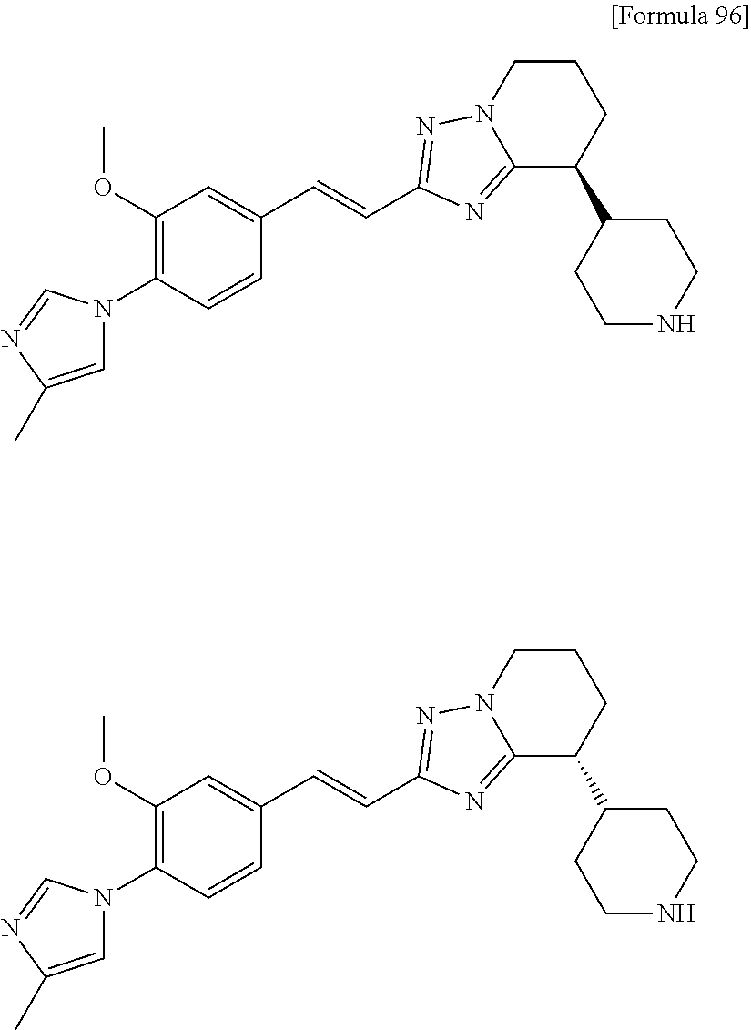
C1=C(C)N=CN1C1=C(OC)C=C(C=CC2=NN3C(=N2)C(C2CCNCC2)CCC3)C=C1.C1=C(C)N=CN1C1=C(OC)C=C(C=CC2=NN3C(=N2)C(C2CCNCC2)CCC3)C=C1
